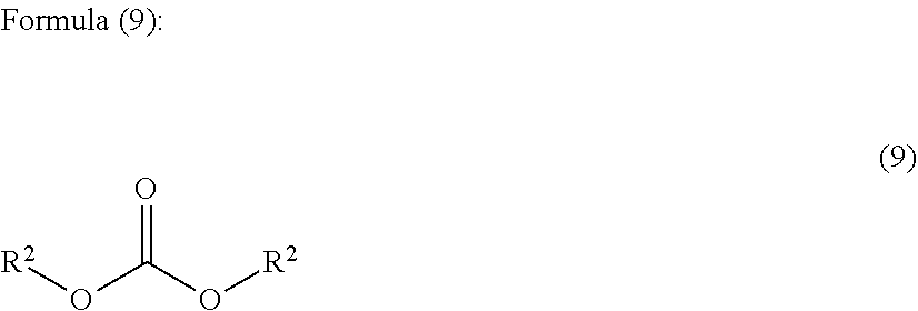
O=C(O[R2])O[R2]
